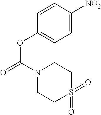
C1=C([NO2])C=CC(OC(N2CCS(=O)(=O)CC2)=O)=C1
